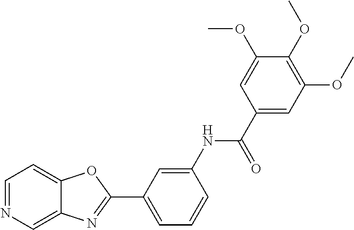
C1=NC=C2C(=C1)OC(C1=CC=CC(NC(C3=CC(OC)=C(OC)C(OC)=C3)=O)=C1)=N2
